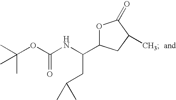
CC(OC(NC(CC(C)C)C1OC(=O)C(C)C1)=O)(C)C
